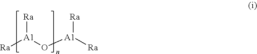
[Ra][A1](O[A1]([Ra])[Ra])[Ra]
